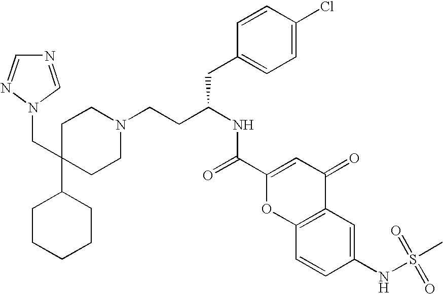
N1=CN(CC2(C3CCCCC3)CCN(CCC(NC(=O)C3=CC(=O)C4=C(O3)C=CC(NS(C)(=O)=O)=C4)CC3=CC=C(Cl)C=C3)CC2)N=C1
